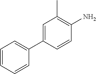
C1=CC=CC(C2=CC(C)=C(N)C=C2)=C1
